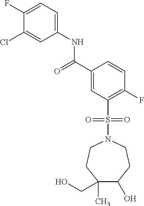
C1(F)=CC=C(NC(C2=CC(S(=O)(=O)N3CCC(C)(CO)C(O)CC3)=C(F)C=C2)=O)C=C1Cl
